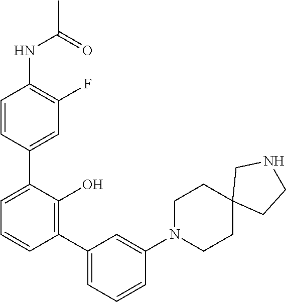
CC(=O)NC1=C(F)C=C(C2=CC=CC(C3=CC=CC(N4CCC5(CC4)CCNC5)=C3)=C2O)C=C1
